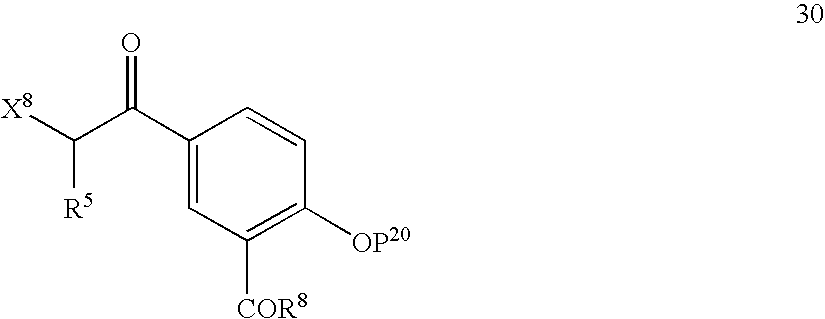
C1(C(C([X8])[R5])=O)=CC([COR8])=C([OP20])C=C1
